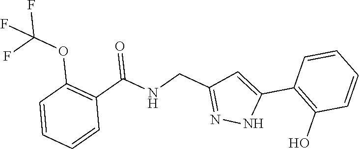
C1=CC=CC(C(NCC2=NNC(C3=C(O)C=CC=C3)=C2)=O)=C1OC(F)(F)F
